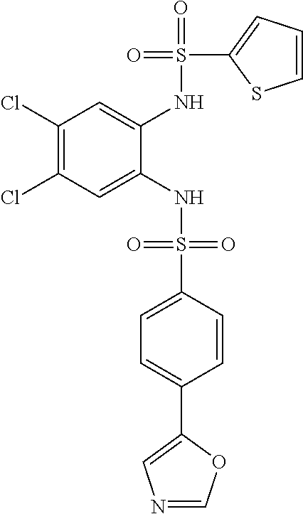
C1(Cl)=C(Cl)C=C(NS(=O)(=O)C2=CC=C(C3=CN=CO3)C=C2)C(NS(=O)(C2=CC=CS2)=O)=C1
